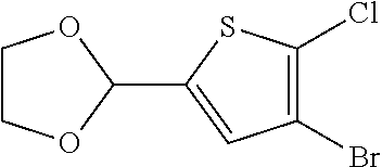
C1COC(C2=CC(Br)=C(Cl)S2)O1
